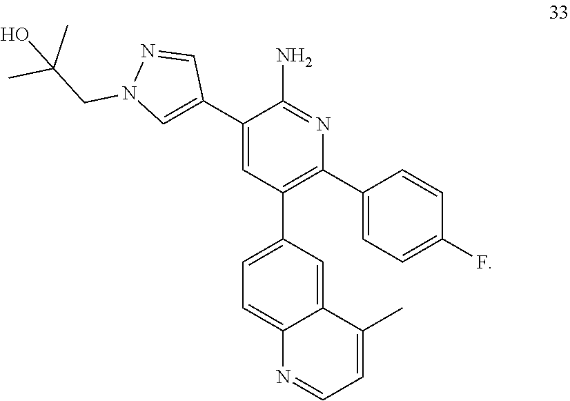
C1(C2=CN(CC(C)(C)O)N=C2)=CC(C2=CC=C3C(=C2)C(C)=CC=N3)=C(C2=CC=C(F)C=C2)N=C1N
